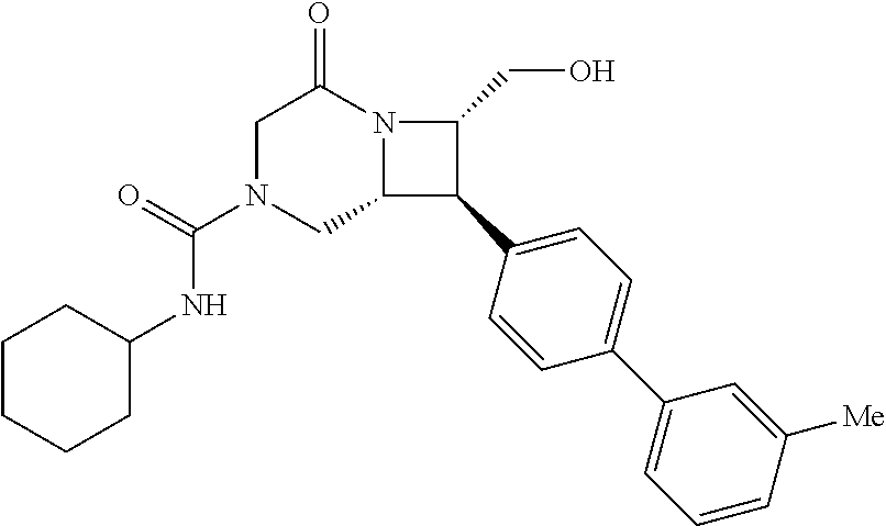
C1N(C(=O)NC2CCCCC2)CC2N(C1=O)C(CO)C2C1=CC=C(C2=CC=CC([Me])=C2)C=C1
